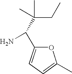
C(CC)(C(N)C1=CC=C(C)O1)(C)C
